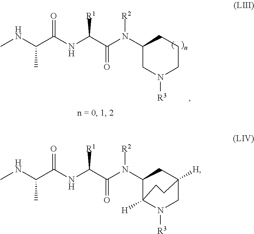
CNC(C(NC(C(N(C1CN([R3])CCC1)[R2])=O)[R1])=O)C.CNC(C(NC(C(N([R2])C1CC2([H])CN([R3])C1([H])CC2)=O)[R1])=O)C
